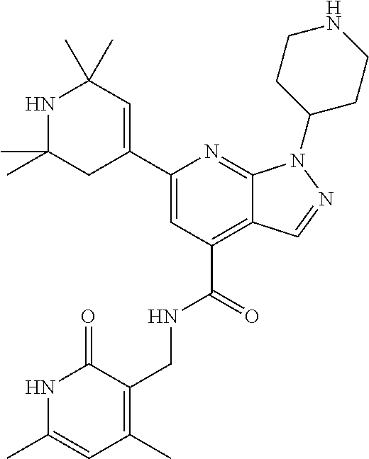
C1(C2=CC(C)(C)NC(C)(C)C2)=CC(C(=O)NCC2=C(C)C=C(C)NC2=O)=C2C(=N1)N(C1CCNCC1)N=C2
